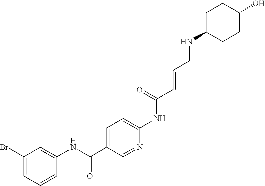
C1(Br)=CC=CC(NC(C2=CC=C(NC(C=CCNC3CCC(O)CC3)=O)N=C2)=O)=C1
